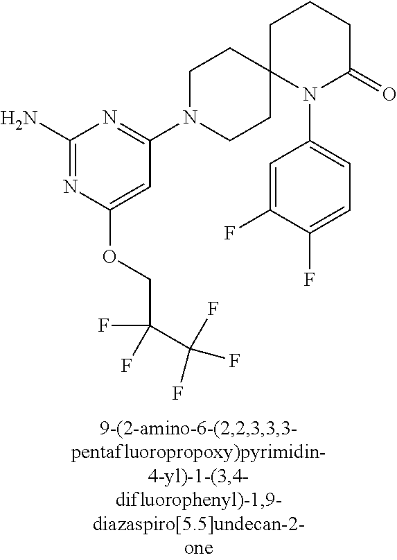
C1(N)=NC(OCC(C(F)(F)F)(F)F)=CC(N2CCC3(CC2)N(C2=CC=C(F)C(F)=C2)C(=O)CCC3)=N1
